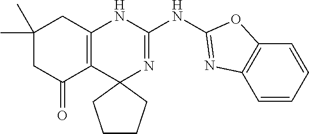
C1(C)(C)CC(=O)C2=C(C1)NC(NC1=NC3=C(C=CC=C3)O1)=NC21CCCC1
